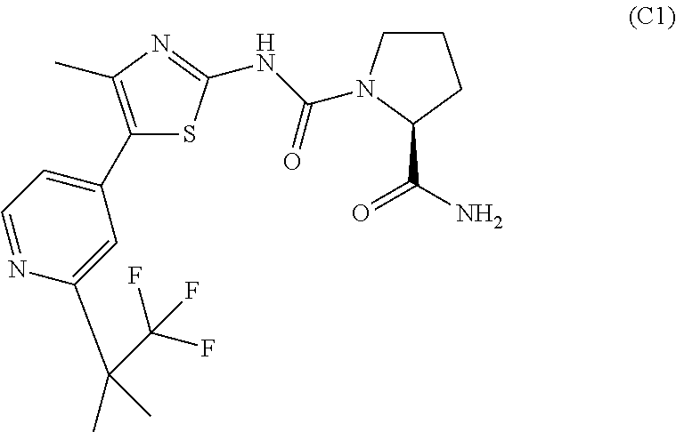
C1CN(C(NC2=NC(C)=C(C3=CC=NC(C(C(F)(F)F)(C)C)=C3)S2)=O)C(C(N)=O)C1
